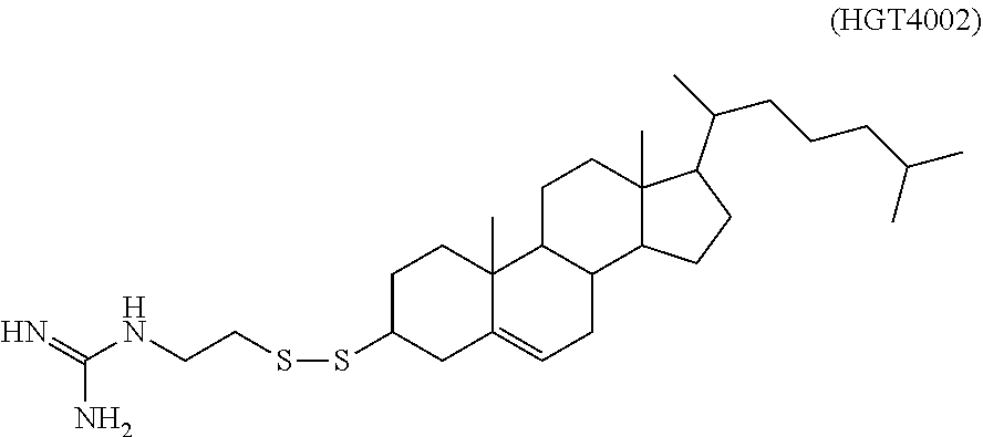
N=C(NCCSSC1CC2=CCC3C(C2(C)CC1)CCC1(C)C3CCC1C(C)CCCC(C)C)N
